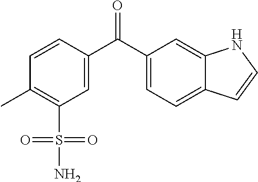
C1=C(C(C2=CC=C3C(=C2)NC=C3)=O)C=CC(C)=C1S(N)(=O)=O
